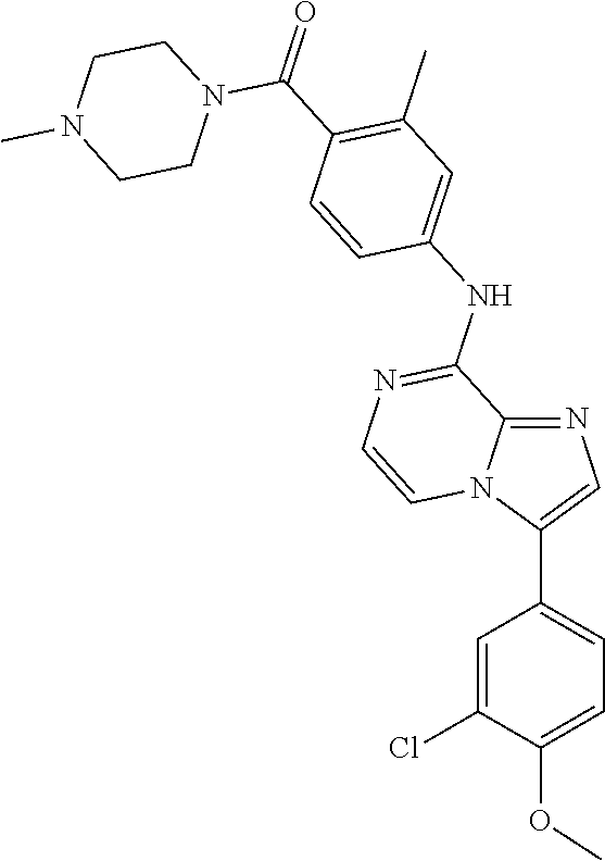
C1=CC(NC2=NC=CN3C2=NC=C3C2=CC=C(OC)C(Cl)=C2)=CC(C)=C1C(N1CCN(C)CC1)=O
